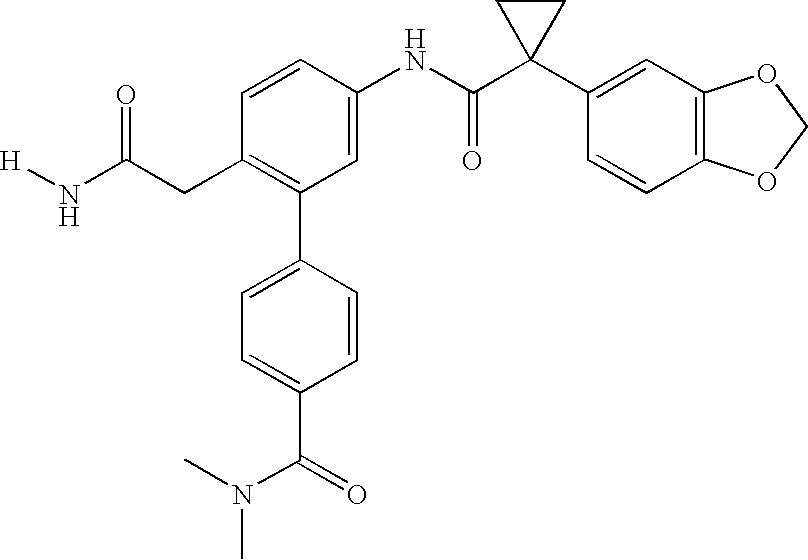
C1(NC(C2(C3=CC4=C(C=C3)OCO4)CC2)=O)=CC(C2=CC=C(C(N(C)C)=O)C=C2)=C(CC(N[H])=O)C=C1
